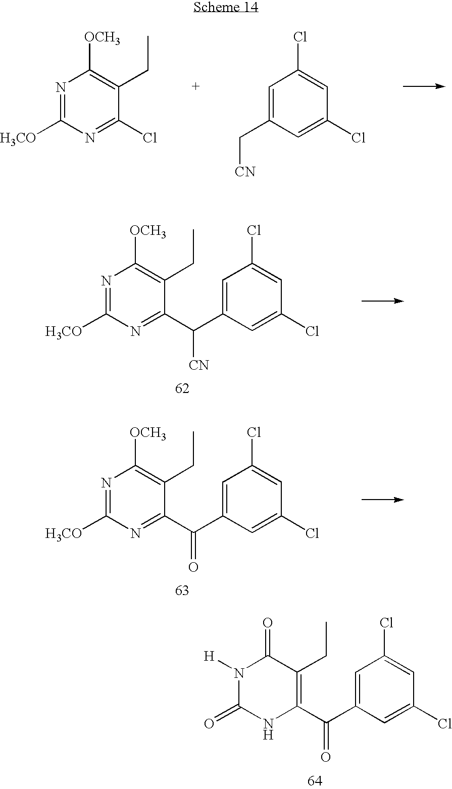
N1=C([H3CO])N=C(Cl)C(CC)=C1[OCH3].C1=C(C[CN])C=C(Cl)C=C1Cl.N1=C([H3CO])N=C(C(C2=CC(Cl)=CC(Cl)=C2)[CN])C(CC)=C1[OCH3].N1=C([H3CO])N=C(C(C2=CC(Cl)=CC(Cl)=C2)=O)C(CC)=C1[OCH3].N1([H])C(=O)NC(C(C2=CC(Cl)=CC(Cl)=C2)=O)=C(CC)C1=O
